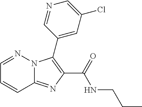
C12=NC(C(=O)NCCC)=C(C3=CC(Cl)=CN=C3)N1N=CC=C2
